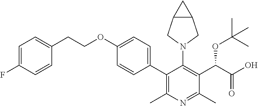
C1(C2=CC=C(OCCC3=CC=C(F)C=C3)C=C2)=C(C)N=C(C)C(C(C(O)=O)OC(C)(C)C)=C1N1CC2C(C1)C2
